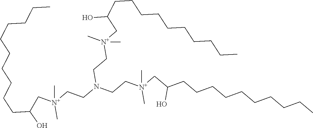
C([N+](CCN(CC[N+](CC(CCCCCCCCCC)O)(C)C)CC[N+](CC(CCCCCCCCCC)O)(C)C)(C)C)C(CCCCCCCCCC)O
